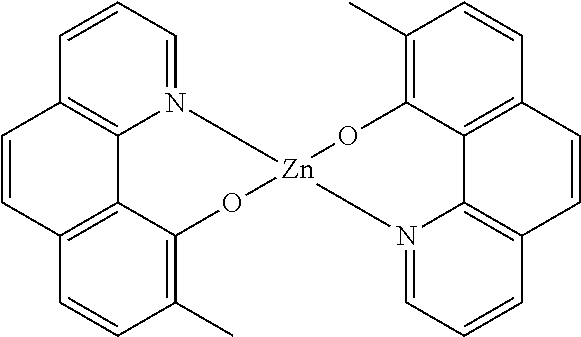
C1=CC=N2C3=C1C=CC1=C3C(=C(C)C=C1)O[Zn]21N2=CC=CC3=C2C2=C(C=C3)C=CC(C)=C2O1
